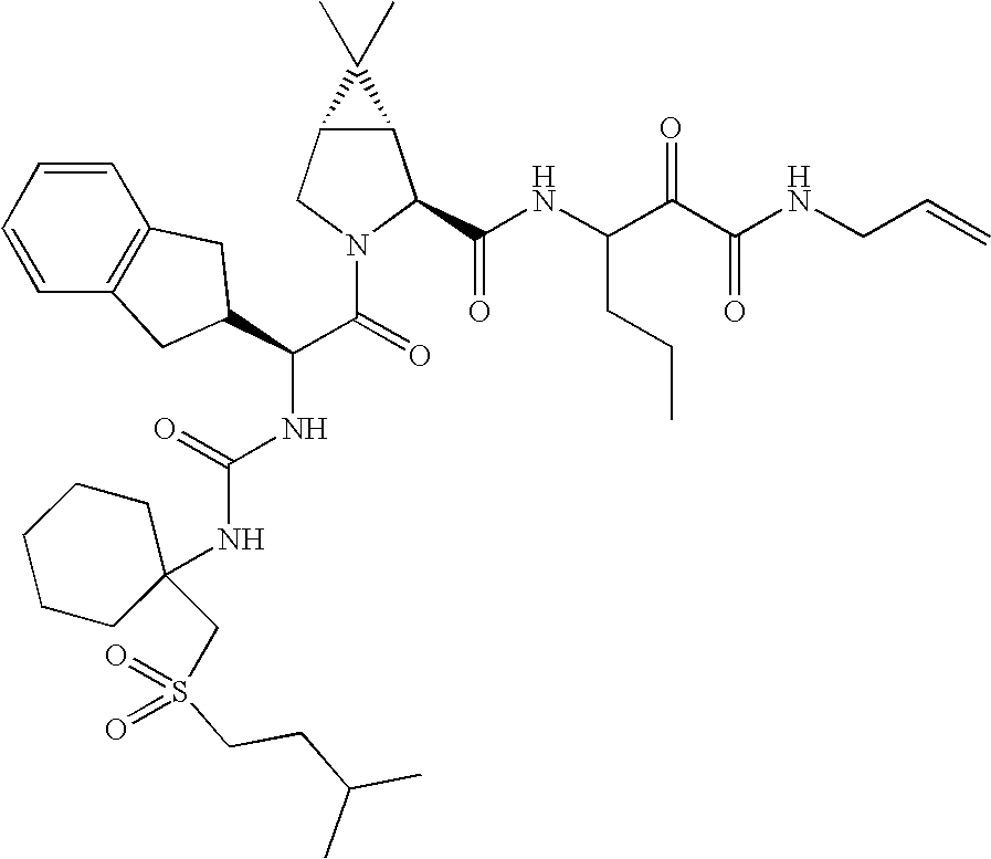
C12C(CN(C(=O)C(NC(NC3(CS(CCC(C)C)(=O)=O)CCCCC3)=O)C3CC4=C(C=CC=C4)C3)C1C(NC(C(C(NCC=C)=O)=O)CCC)=O)C2(C)C
